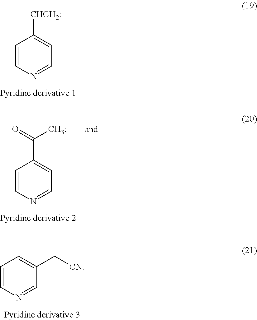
C1=CN=CC=C1[CHCH2].C1=CN=CC=C1C(=O)C.C1=CN=CC(C[CN])=C1
